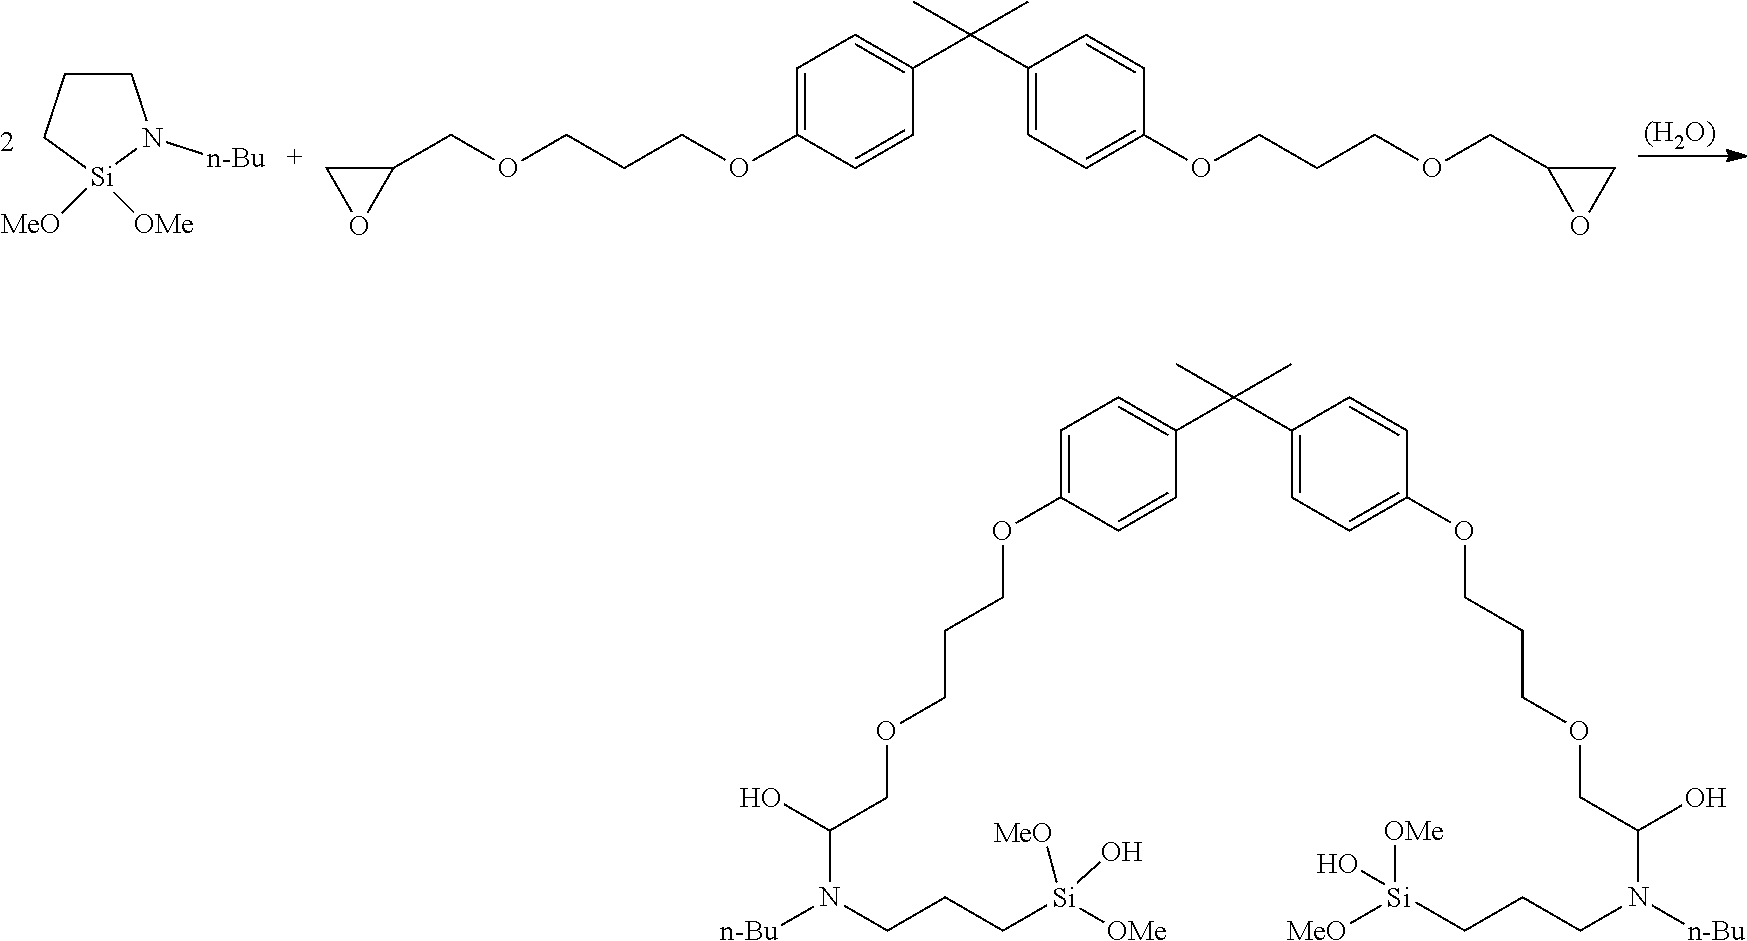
[(H2O)].C1CC[Si]([MeO])([OMe])N1[n-Bu].C1=C(OCCCOCC2CO2)C=CC(C(C2=CC=C(OCCCOCC3OC3)C=C2)(C)C)=C1.C1=C(OCCCOCC(N(CCC[Si]([OMe])(O)[MeO])[n-Bu])O)C=CC(C(C2=CC=C(OCCCOCC(N([n-Bu])CCC[Si]([OMe])(O)[MeO])O)C=C2)(C)C)=C1
